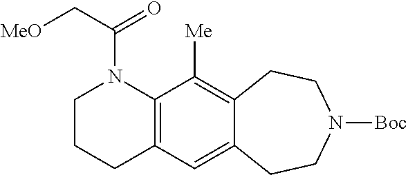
C1CCC2=C(N1C(C[MeO])=O)C([Me])=C1C(=C2)CCN([Boc])CC1
